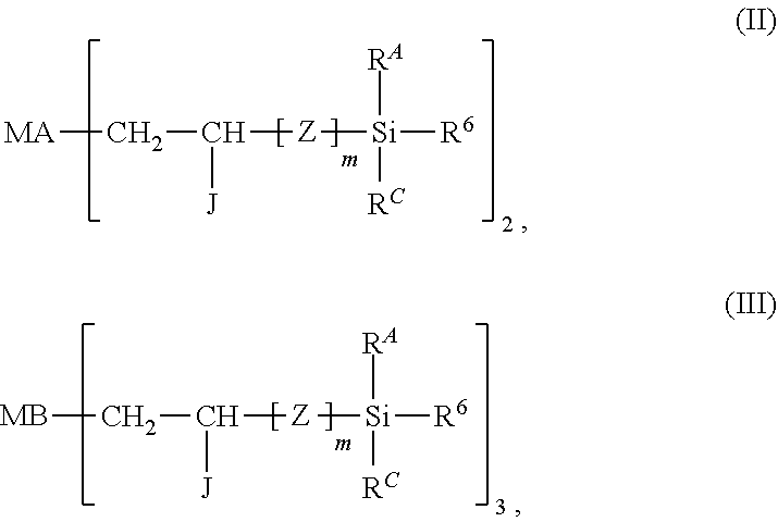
[MA]CC([Z][Si]([R6])([RA])[RC])[J].[MB]CC([Z][Si]([R6])([RA])[RC])[J]
